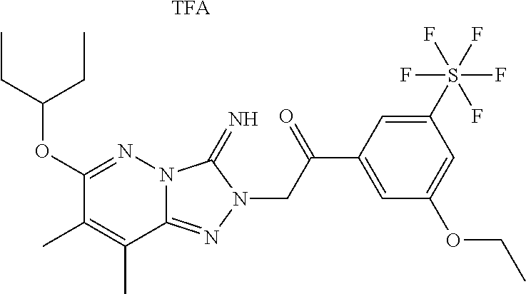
[TFA].N12C(=NN(CC(C3=CC(OCC)=CC(S(F)(F)(F)(F)F)=C3)=O)C1=N)C(C)=C(C)C(OC(CC)CC)=N2
